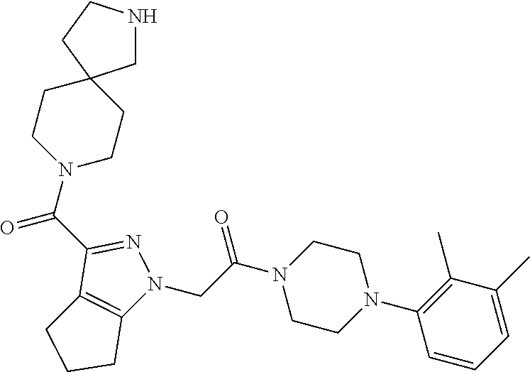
C(C(N1CCN(C2=C(C)C(C)=CC=C2)CC1)=O)N1C2=C(C(C(N3CCC4(CNCC4)CC3)=O)=N1)CCC2
